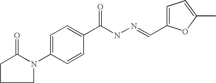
C1N(C2=CC=C(C(NN=CC3=CC=C(C)O3)=O)C=C2)C(=O)CC1
